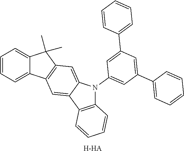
C1=CC=C2C(=C1)C(C)(C)C1=C2C=C2C(=C1)N(C1=CC(C3=CC=CC=C3)=CC(C3=CC=CC=C3)=C1)C1=C2C=CC=C1.[H-HA]
